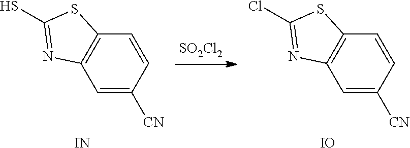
C1=CC([CN])=CC2=C1SC(S)=N2.[IN].[SO2Cl2].C1=CC([CN])=CC2=C1SC(Cl)=N2.[IO]
